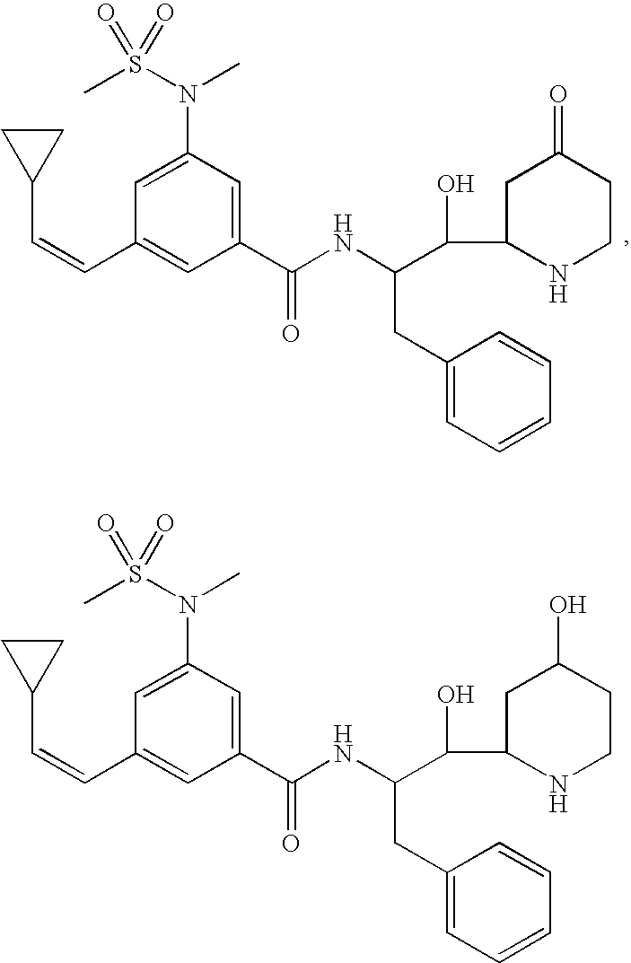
C(=CC1=CC(C(NC(CC2=CC=CC=C2)C(C2CC(=O)CCN2)O)=O)=CC(N(C)S(=O)(C)=O)=C1)C1CC1.C(=CC1=CC(C(NC(CC2=CC=CC=C2)C(C2CC(O)CCN2)O)=O)=CC(N(C)S(=O)(C)=O)=C1)C1CC1
